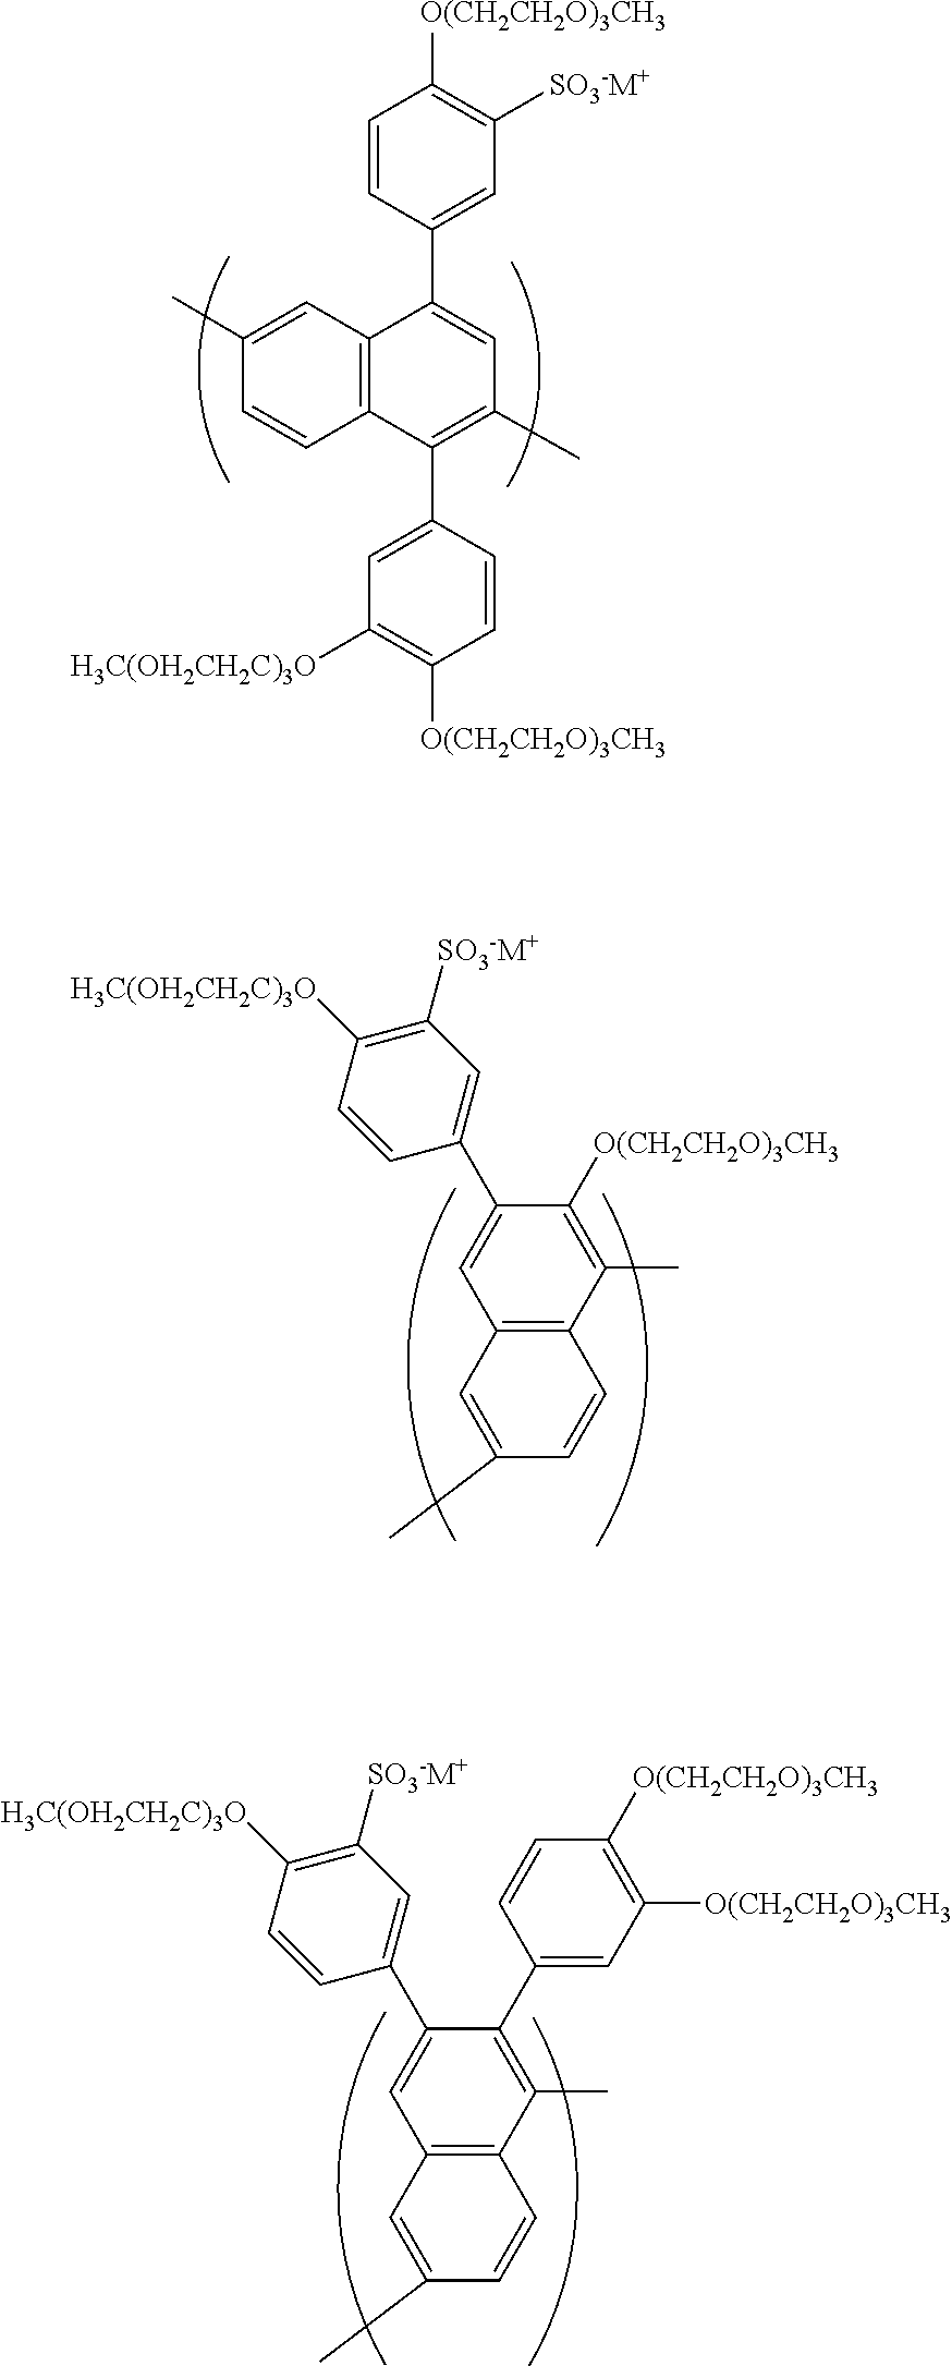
C1([SO3-M+])=C([H3C(OH2CH2C)3O])C=CC(C2=CC3=C(C(C)=C2[O(CH2CH2O)3CH3])C=CC(C)=C3)=C1.C1([SO3-M+])=C([H3C(OH2CH2C)3O])C=CC(C2=CC3=C(C(C)=C2C2=CC([O(CH2CH2O)3CH3])=C([O(CH2CH2O)3CH3])C=C2)C=CC(C)=C3)=C1.C1(C)=CC2=C(C=C1)C(C1=CC([H3C(OH2CH2C)3O])=C([O(CH2CH2O)3CH3])C=C1)=C(C)C=C2C1=CC([SO3-M+])=C([O(CH2CH2O)3CH3])C=C1
